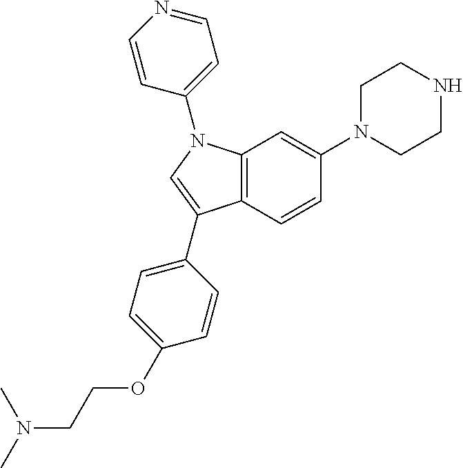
C12=C(C=CC(N3CCNCC3)=C1)C(C1=CC=C(OCCN(C)C)C=C1)=CN2C1=CC=NC=C1
